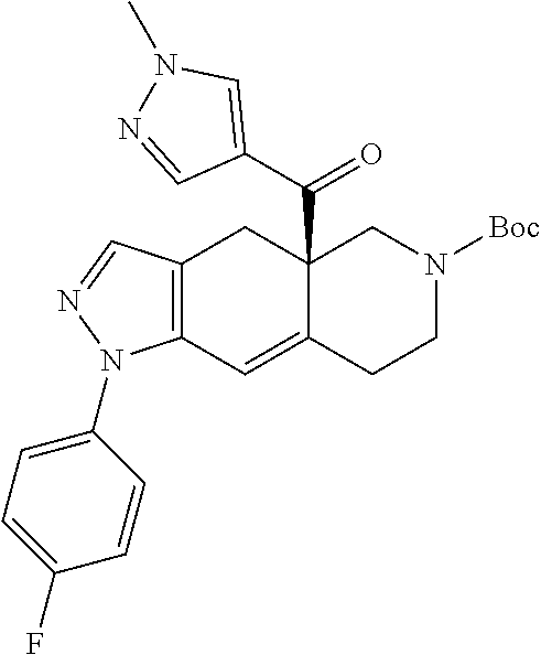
C12=C(C=C3C(C(=O)C4=CN(C)N=C4)(C1)CN([Boc])CC3)N(C1=CC=C(F)C=C1)N=C2
